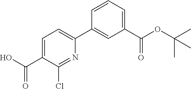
C1=CC=C(C(OC(C)(C)C)=O)C=C1C1=CC=C(C(O)=O)C(Cl)=N1
